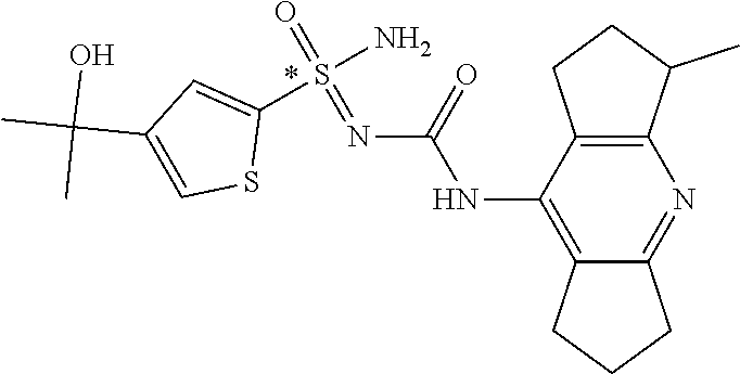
C12=C(C(NC(=O)N=S(=O)(N)C3=CC(C(C)(O)C)=CS3)=C3C(=N1)CCC3)CCC2C
